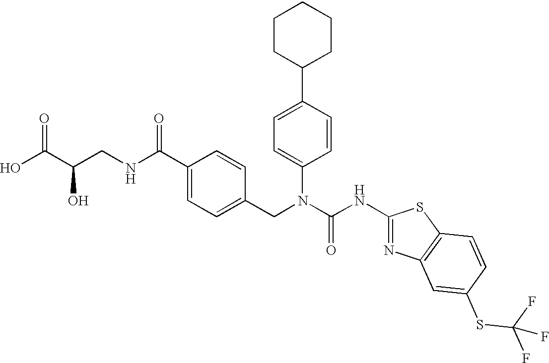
OC(C(CNC(C1=CC=C(CN(C(NC2=NC3=C(S2)C=CC(SC(F)(F)F)=C3)=O)C2=CC=C(C3CCCCC3)C=C2)C=C1)=O)O)=O
